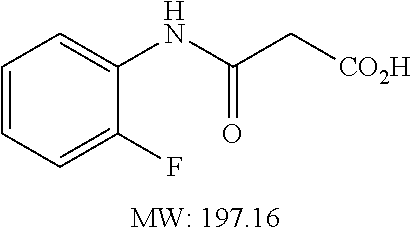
C1=CC=C(F)C(NC(C[CO2H])=O)=C1
